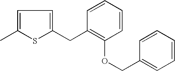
C1=C(C)SC(CC2=C(OCC3=CC=CC=C3)C=CC=C2)=C1
